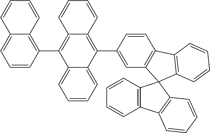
C1(C2=C3C=CC=CC3=C(C3=CC4=C(C=C3)C3=C(C45C4=C(C=CC=C4)C4=C5C=CC=C4)C=CC=C3)C3=CC=CC=C23)=C2C(=CC=C1)C=CC=C2
